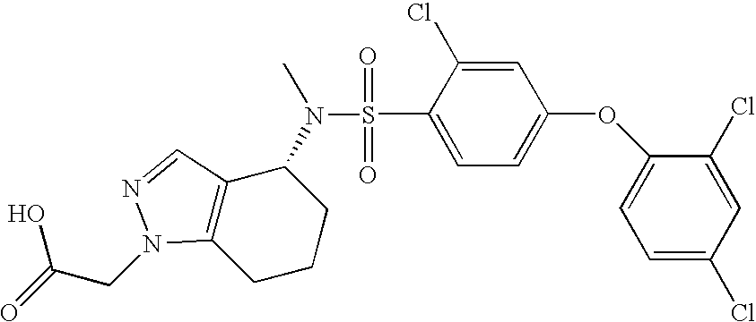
S(N(C)C1CCCC2=C1C=NN2CC(=O)O)(=O)(=O)C1=CC=C(OC2=CC=C(Cl)C=C2Cl)C=C1Cl
